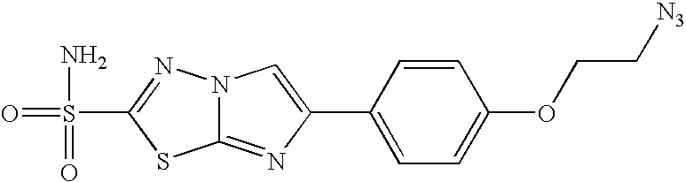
N12C(=NC(C3=CC=C(OCC[N3])C=C3)=C1)SC(S(=O)(N)=O)=N2
